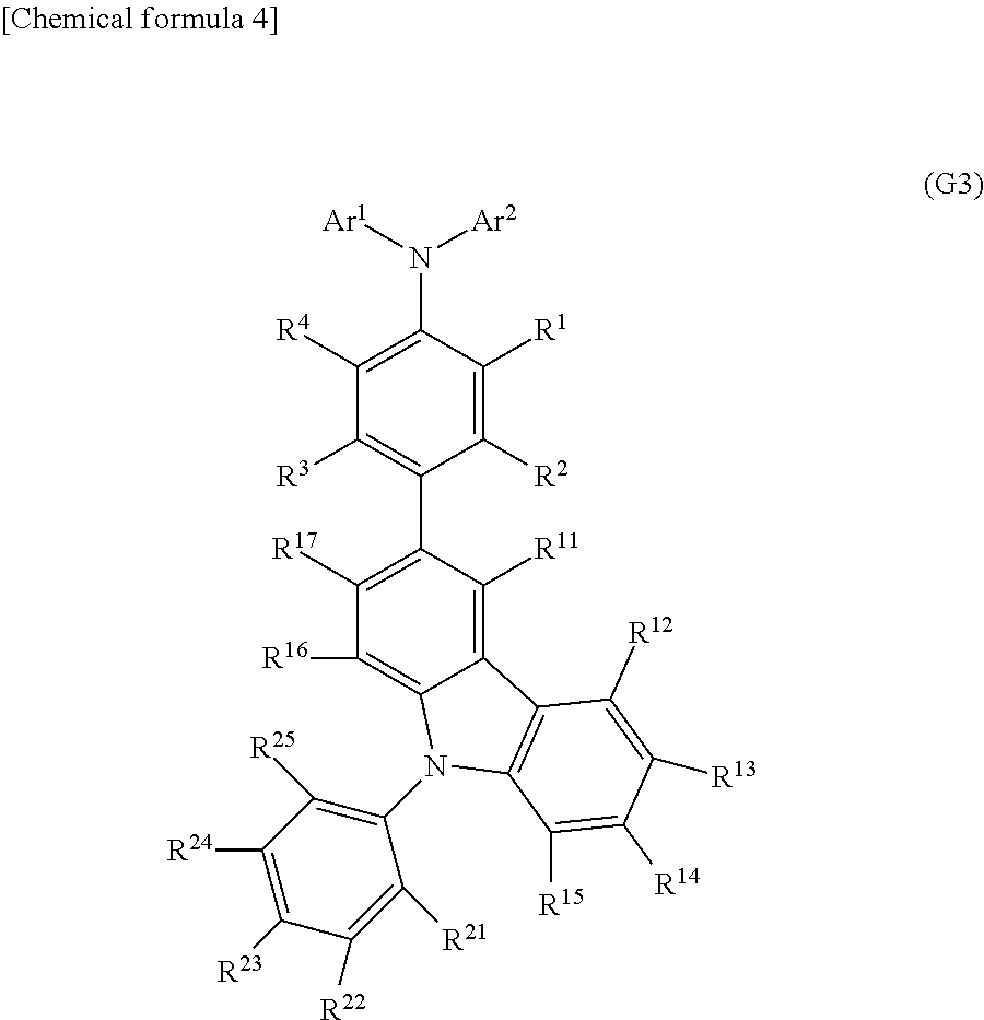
C1([R2])=C([R1])C(N([Ar1])[Ar2])=C([R4])C([R3])=C1C1=C([R17])C([R16])=C2C(=C1[R11])C1=C(N2C2=C([R25])C([R24])=C([R23])C([R22])=C2[R21])C([R15])=C([R14])C([R13])=C1[R12]
